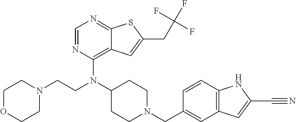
C1=NC(N(C2CCN(CC3=CC4=C(C=C3)NC(C#N)=C4)CC2)CCN2CCOCC2)=C2C(=N1)SC(CC(F)(F)F)=C2
